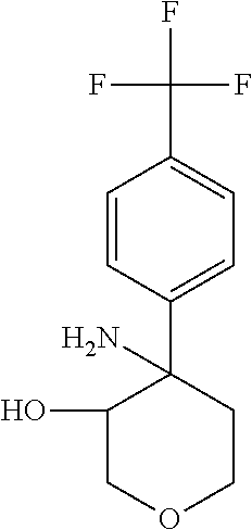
C1(O)COCCC1(C1=CC=C(C(F)(F)F)C=C1)N
